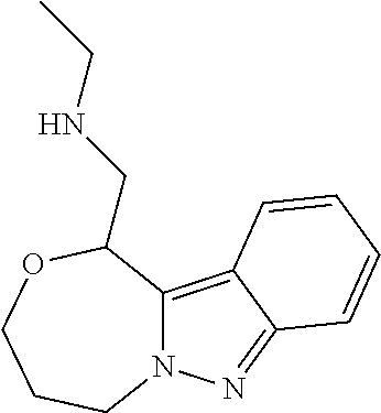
N12C(=C3C(=N1)C=CC=C3)C(CNCC)OCCC2
